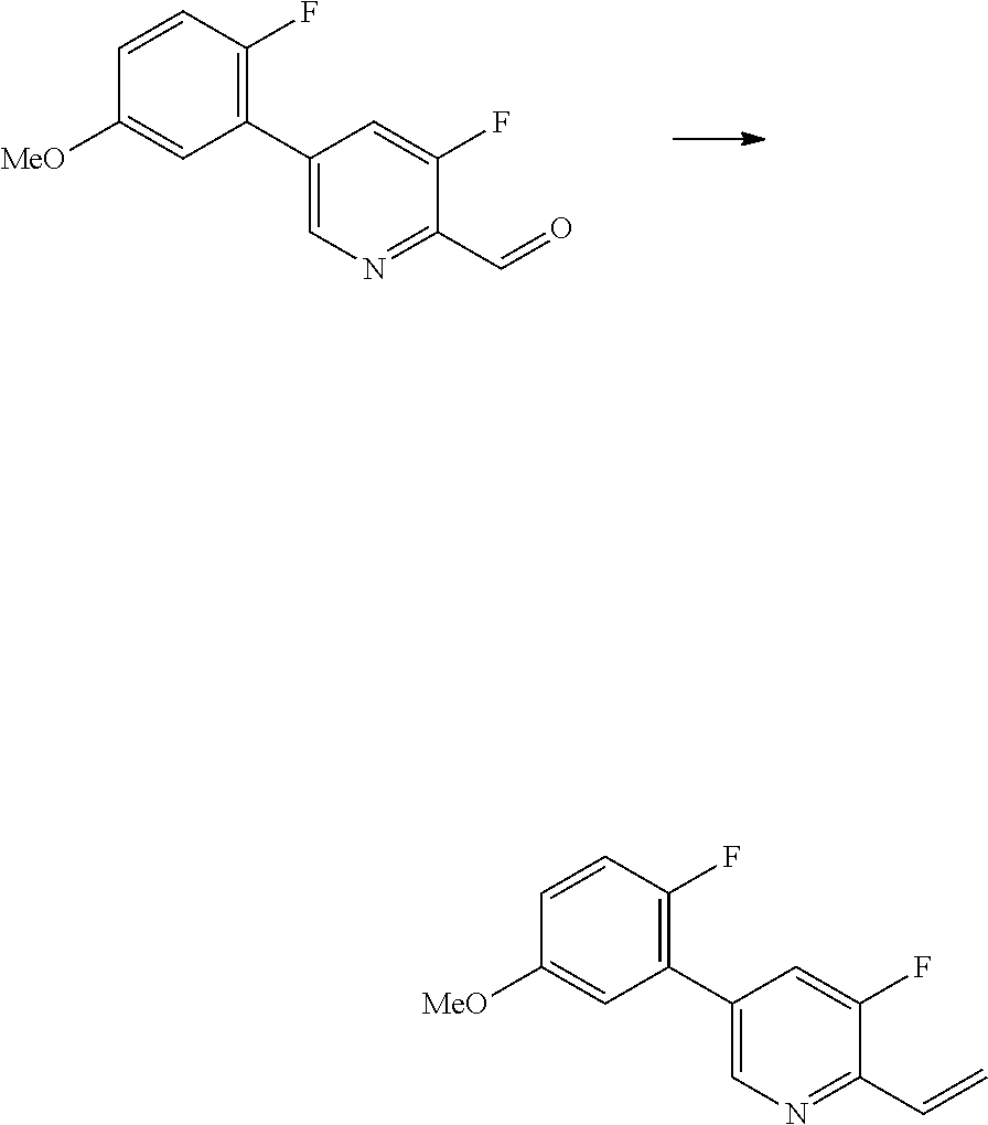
C1(C=O)=NC=C(C2=C(F)C=CC([MeO])=C2)C=C1F.C1(C=C)=NC=C(C2=C(F)C=CC([MeO])=C2)C=C1F
